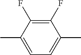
C1(C)=CC=C(C)C(F)=C1F
